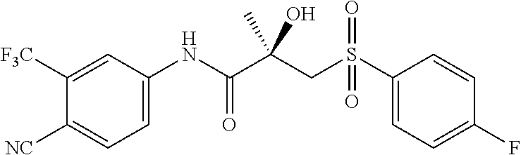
C1=C([F3C])C([NC])=CC=C1NC(C(CS(C1=CC=C(F)C=C1)(=O)=O)(C)O)=O
